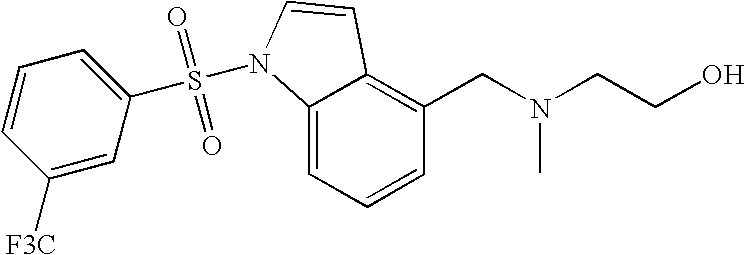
C1=CC=C2C(=C1CN(C)CCO)C=CN2S(C1=CC=CC([F3C])=C1)(=O)=O
